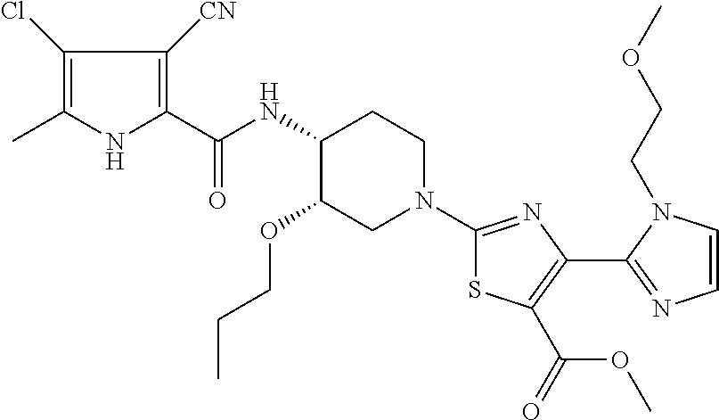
C1(Cl)=C(C)NC(C(NC2C(OCCC)CN(C3=NC(C4=NC=CN4CCOC)=C(C(OC)=O)S3)CC2)=O)=C1[CN]
